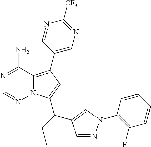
C1(C2=C3N(C(C(C4=CN(C5=C(F)C=CC=C5)N=C4)CC)=C2)N=CN=C3N)=CN=C([CF3])N=C1
